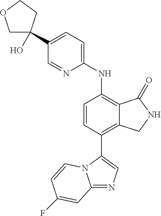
C1(C2(O)COCC2)=CC=C(NC2=C3C(=C(C4=CN=C5N4C=CC(F)=C5)C=C2)CNC3=O)N=C1
